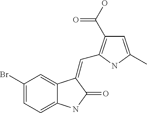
C1(Br)=CC=C2C(=C1)C(=CC1=C(C(O)=O)C=C(C)N1)C(=O)N2
